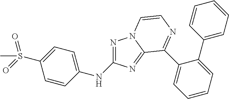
N1=C(NC2=CC=C(S(=O)(=O)C)C=C2)N=C2N1C=CN=C2C1=CC=CC=C1C1=CC=CC=C1
